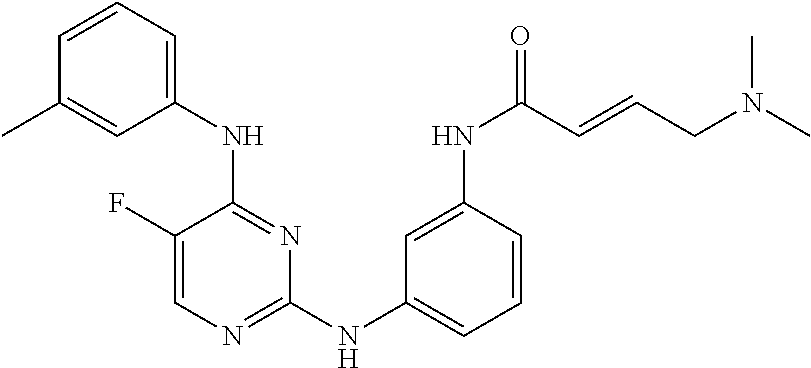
C1(NC2=NC(NC3=CC=CC(NC(=O)C=CCN(C)C)=C3)=NC=C2F)=CC=CC(C)=C1
